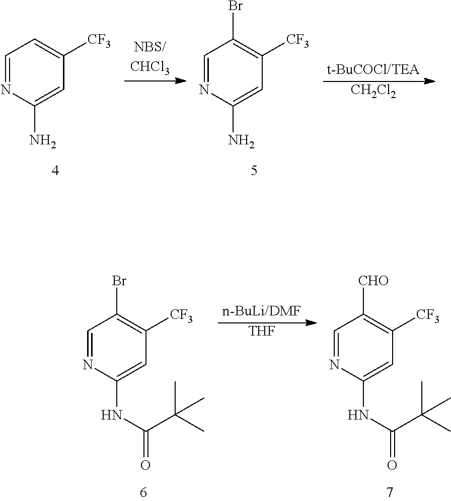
C1=NC(N)=CC([CF3])=C1.C1=NC(N)=CC([CF3])=C1Br.[CH2Cl2].C1=NC(NC(C(C)(C)C)=O)=CC([CF3])=C1Br.[THF].C1=NC(NC(C(C)(C)C)=O)=CC([CF3])=C1[CHO]
